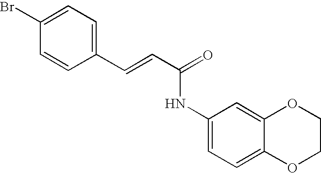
C(=CC(=O)NC1=CC=C2C(=C1)OCCO2)C1=CC=C(Br)C=C1
